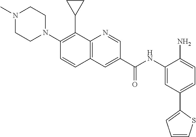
C12=C(C=C(C(NC3=CC(C4=CC=CS4)=CC=C3N)=O)C=N1)C=CC(N1CCN(C)CC1)=C2C1CC1
